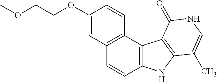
C1(OCCOC)=CC2=C(C=C1)C1=C(C=C2)NC2=C1C(=O)NC=C2C
